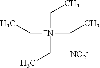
C([N+](CC)(CC)CC)C.[NO2-]
